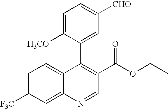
C1=C([F3C])C=C2C(=C1)C(C1=CC([CHO])=CC=C1[H3CO])=C(C(OCC)=O)C=N2
